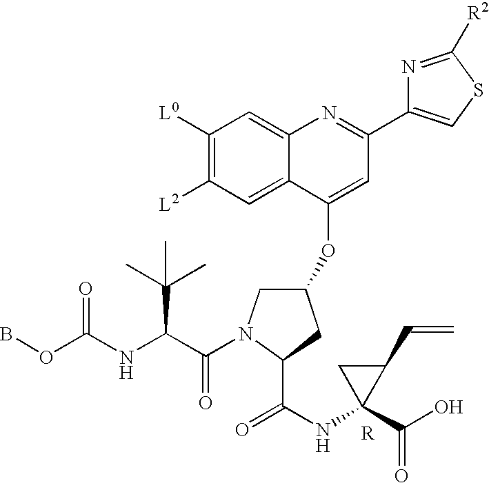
N1=C([R2])SC=C1C1=NC2=CC([L0])=C([L2])C=C2C(OC2CN(C(C(NC(OB)=O)C(C)(C)C)=O)C(C(=O)NC3(C(=O)O)C(C=C)C3)C2)=C1
